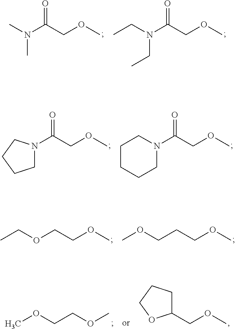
O=C(COC)N(C)C.O=C(COC)N(CC)CC.O=C(COC)N1CCCC1.O=C(COC)N1CCCCC1.C(COC)OCC.C(COC)COC.C1(COC)CCCO1.C(OC)COC
